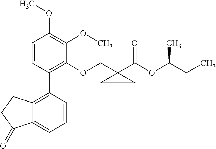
C1=CC(C2=C3C(=CC=C2)C(=O)CC3)=C(OCC2(C(OC(CC)C)=O)CC2)C(OC)=C1OC
